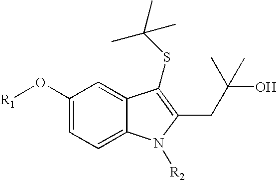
C1(O[R1])=CC=C2C(=C1)C(SC(C)(C)C)=C(CC(O)(C)C)N2[R2]
